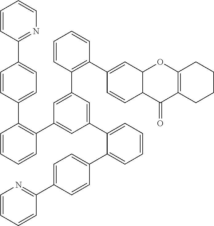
C1=CC(C2=CC=C(C3=C(C4=CC(C5=CC=CC=C5C5=CC=C(C6=NC=CC=C6)C=C5)=CC(C5=C(C6=CC7C(C=C6)C(=O)C6=C(O7)CCCC6)C=CC=C5)=C4)C=CC=C3)C=C2)=NC=C1
